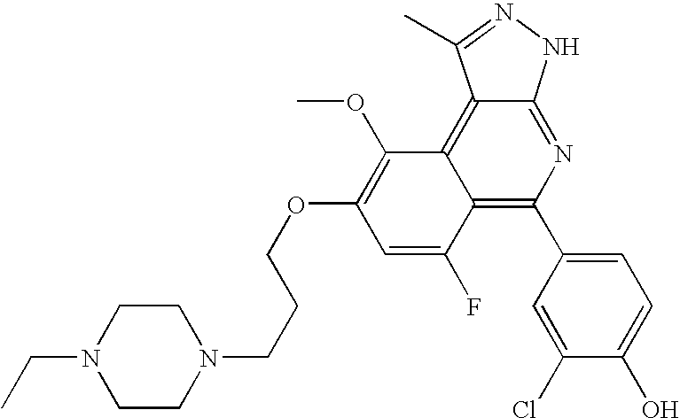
CCN1CCN(CCCOC2=C(OC)C3=C4C(=NC(C5=CC=C(O)C(Cl)=C5)=C3C(F)=C2)NN=C4C)CC1
